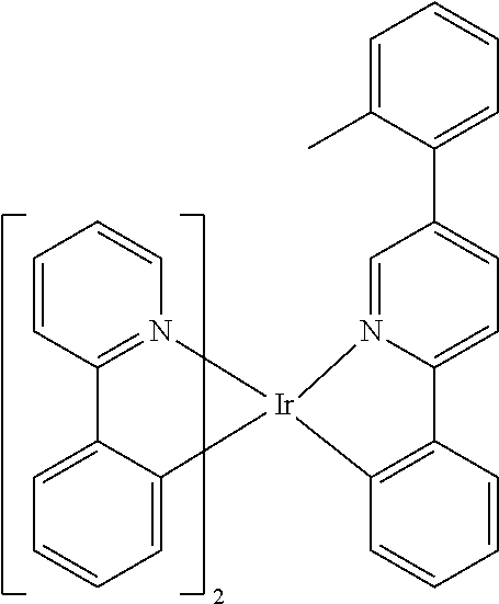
C1=C2C(=CC=C1)C1=N(C=CC=C1)[Ir]21C2=C(C=CC=C2)C2=CC=C(C3=CC=CC=C3C)C=N21
